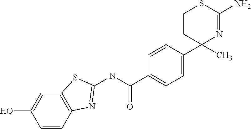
N1=C(N)SCCC1(C)C1=CC=C(C(NC2=NC3=C(C=C(O)C=C3)S2)=O)C=C1
